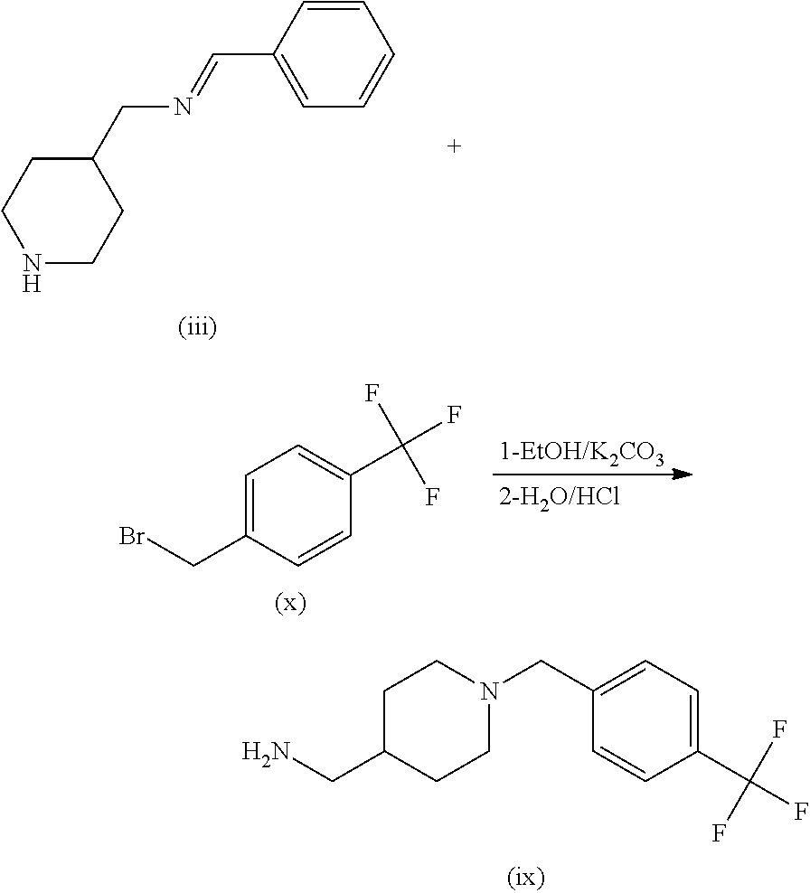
N1CCC(CN=CC2=CC=CC=C2)CC1.BrCC1=CC=C(C(F)(F)F)C=C1.C1(C(F)(F)F)=CC=C(CN2CCC(CN)CC2)C=C1
